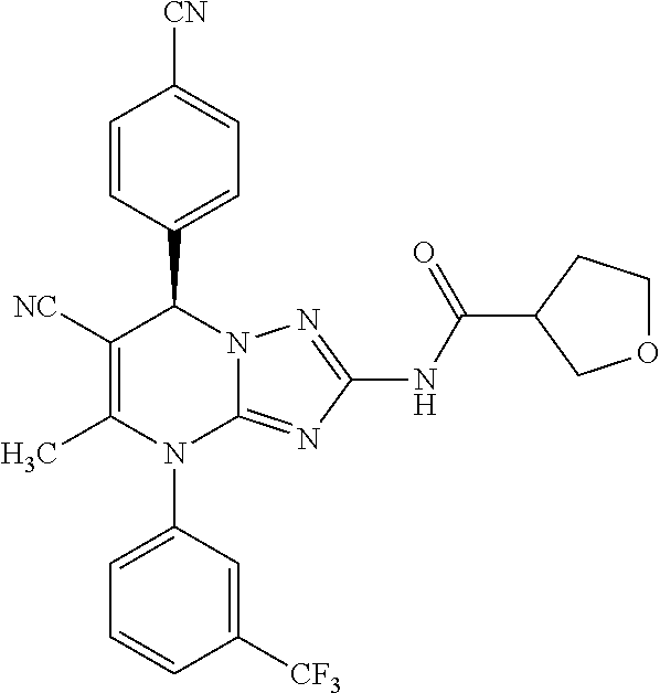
C1=CC(C2C([NC])=C(C)N(C3=CC=CC([CF3])=C3)C3=NC(NC(=O)C4CCOC4)=NN23)=CC=C1[CN]
